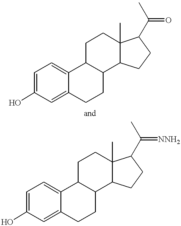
C1=C(O)C=C2C(=C1)C1C(CC2)C2C(C)(CC1)C(C(C)=O)CC2.C1=C(O)C=C2C(=C1)C1C(CC2)C2C(C)(CC1)C(C(C)=[NNH2])CC2
